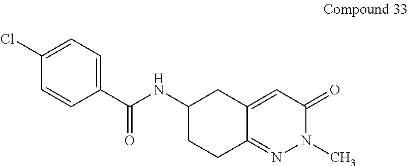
C1(C(NC2CCC3=NN(C)C(=O)C=C3C2)=O)=CC=C(Cl)C=C1
